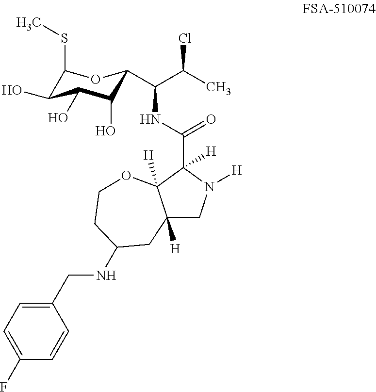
C1(SC)C(O)C(O)C(O)C(C(C(Cl)C)NC(=O)C2([H])N([H])CC3([H])C2([H])OCCC(NCC2=CC=C(F)C=C2)C3)O1
